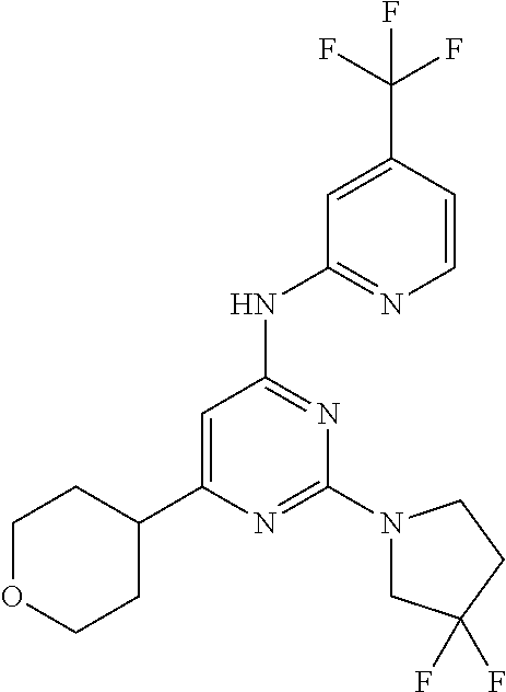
N1=C(N2CC(F)(F)CC2)N=C(NC2=NC=CC(C(F)(F)F)=C2)C=C1C1CCOCC1
